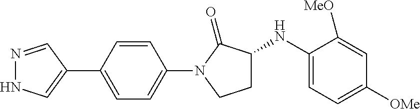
C1(C2=CNN=C2)=CC=C(N2C(=O)C(NC3=CC=C([OMe])C=C3[MeO])CC2)C=C1
